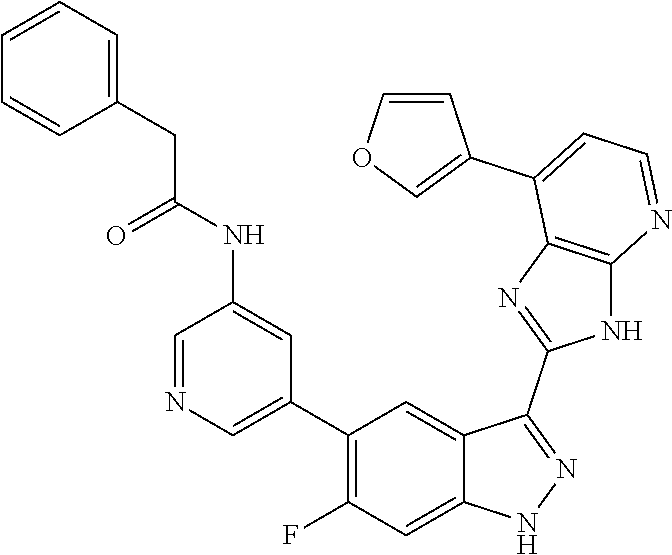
C1=NC=C(C2=C(F)C=C3C(=C2)C(C2=NC4=C(N2)N=CC=C4C2=COC=C2)=NN3)C=C1NC(CC1=CC=CC=C1)=O
